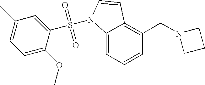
C1=CC=C2C(=C1CN1CCC1)C=CN2S(=O)(=O)C1=CC(C)=CC=C1OC
